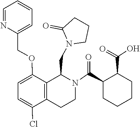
C1CN(CC2C3=C(CCN2C(C2CCCCC2C(=O)O)=O)C(Cl)=CC=C3OCC2=CC=CC=N2)C(=O)C1
